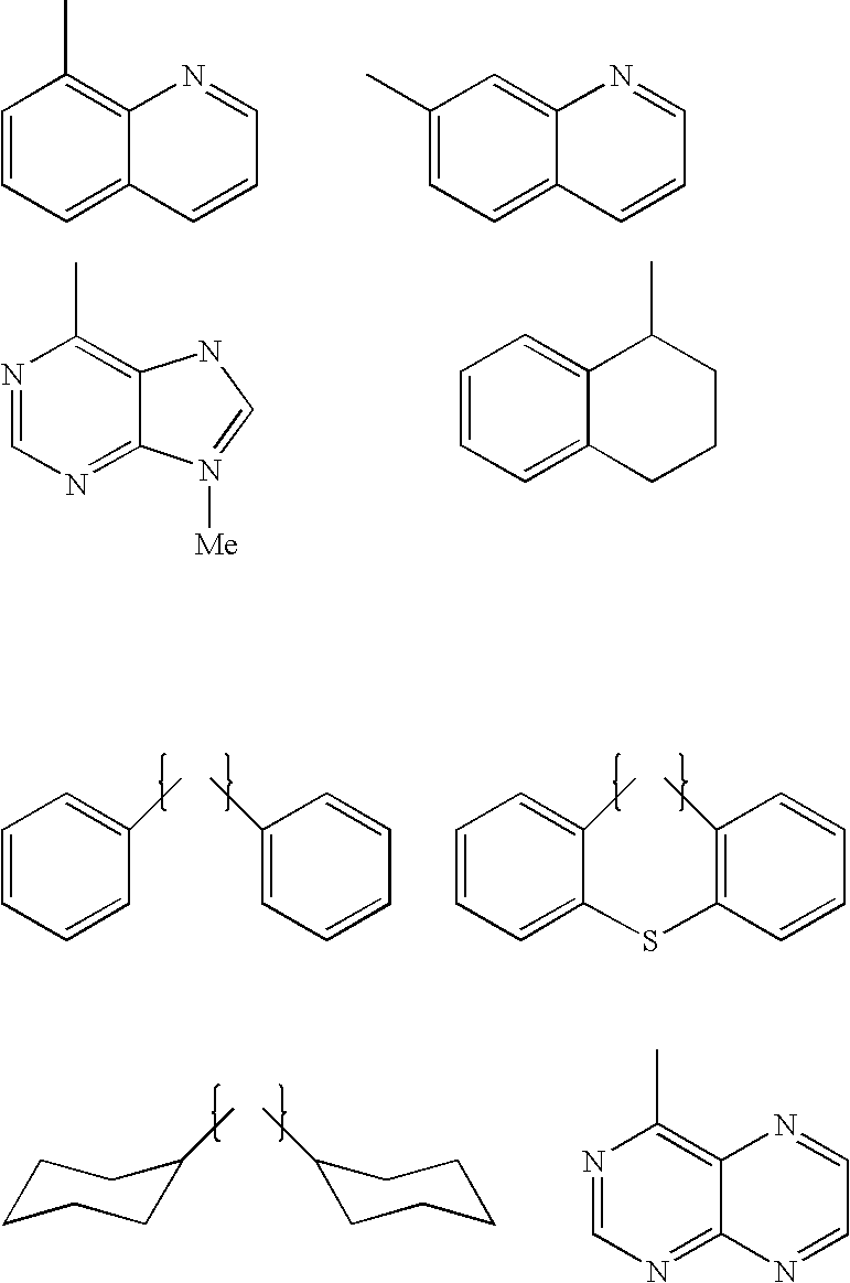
C1=CC=C2C(=C1C)N=CC=C2.C1(C)=CC=C2C(=C1)N=CC=C2.N1=CN=C2C(=C1C)NC=N2[Me].C1=CC=C2C(=C1)C(C)CCC2.C1=CC=CC(C)=C1.C1=CC(C)=CC=C1.C1=CC=C(SC2=C(C)C=CC=C2)C(C)=C1.CC1CCCCC1.CC1CCCCC1.N1=CN=C2C(=C1C)N=CC=N2
